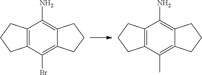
C12=C(C(Br)=C3C(=C1N)CCC3)CCC2.C12=C(C(C)=C3C(=C1N)CCC3)CCC2
